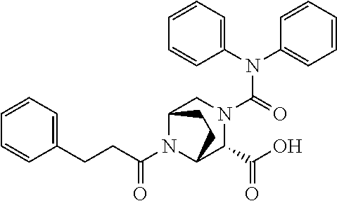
N(C(=O)N1CC2N(C(CCC3=CC=CC=C3)=O)C(C1C(O)=O)CC2)(C1=CC=CC=C1)C1=CC=CC=C1
